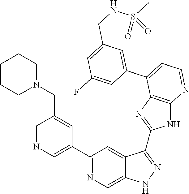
C1=NC=C(C2=NC=C3C(=C2)C(C2=NC4=C(N2)N=CC=C4C2=CC(CNS(C)(=O)=O)=CC(F)=C2)=NN3)C=C1CN1CCCCC1
